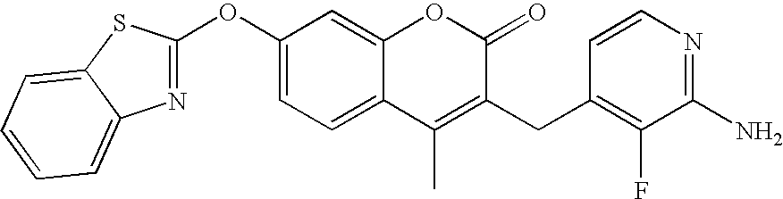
C1(OC2=NC3=CC=CC=C3S2)=CC=C2C(=C1)OC(=O)C(CC1=C(F)C(N)=NC=C1)=C2C
